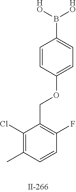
C1=CC(OCC2=C(F)C=CC(C)=C2Cl)=CC=C1B([HO])[HO]
